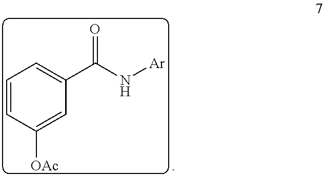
C1=CC([OAc])=CC(C(N[Ar])=O)=C1
